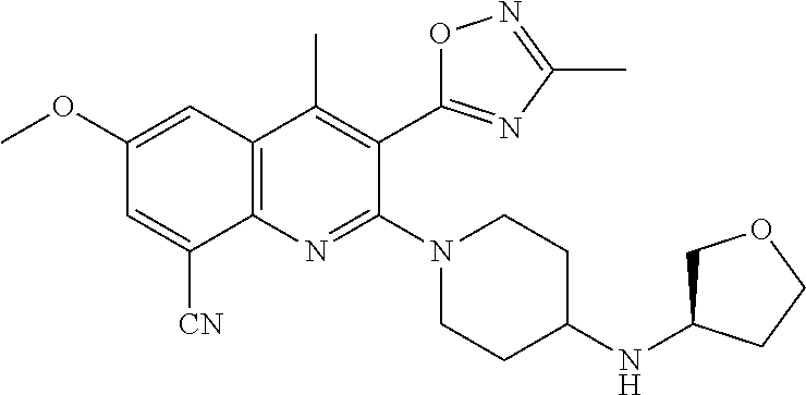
C1(OC)=CC2=C(N=C(N3CCC(NC4COCC4)CC3)C(C3=NC(C)=NO3)=C2C)C([CN])=C1
